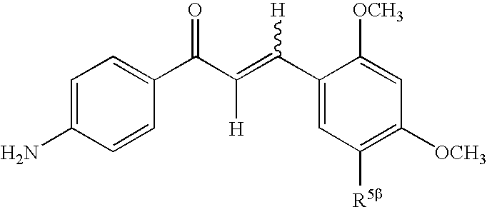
C1=C(N)C=CC(C(C(=C(C2=CC([R5b])=C([OCH3])C=C2[OCH3])[H])[H])=O)=C1
